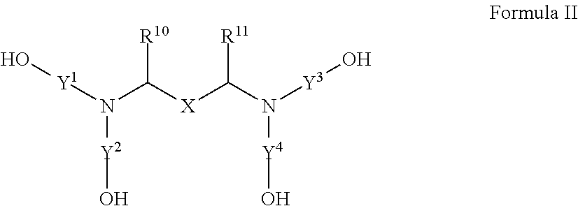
[Y1](N(C([X]C(N([Y3]O)[Y4]O)[R11])[R10])[Y2]O)O
